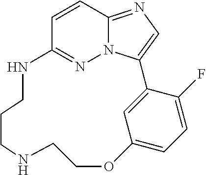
C1=CC2=NC=C3N2N=C1NCCCNCCOC1=CC=C(F)C3=C1
